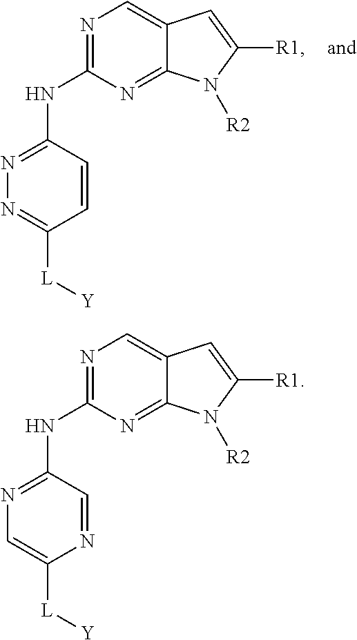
N1=C(NC2=NC=C3C(=N2)N([R2])C([R1])=C3)C=CC([L][Y])=N1.N1=C(NC2=NC=C3C(=N2)N([R2])C([R1])=C3)C=NC([L][Y])=C1
